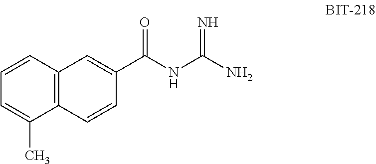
C12=C(C=CC=C1C)C=C(C(NC(N)=N)=O)C=C2
